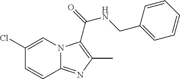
C1(Cl)=CN2C(=NC(C)=C2C(NCC2=CC=CC=C2)=O)C=C1
